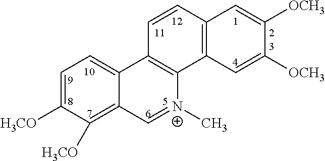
C1=C([H3CO])C([H3CO])=C2C(=C1)C1=C([N+](C)=C2)C2=C(C=C1)C=C([OCH3])C([OCH3])=C2
